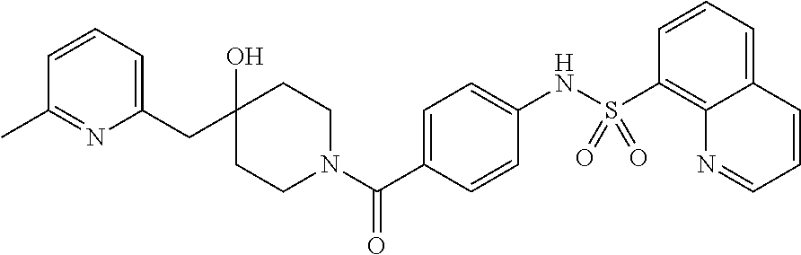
C(C1(O)CCN(C(C2=CC=C(NS(C3=C4C(=CC=C3)C=CC=N4)(=O)=O)C=C2)=O)CC1)C1=CC=CC(C)=N1
